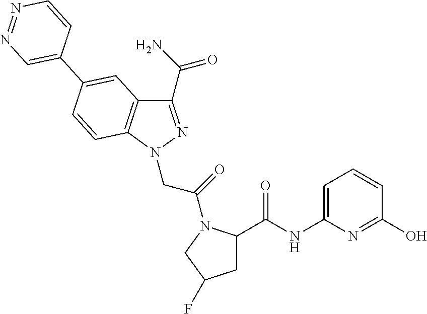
C1(C(N)=O)=NN(CC(=O)N2C(C(=O)NC3=CC=CC(O)=N3)CC(F)C2)C2=C1C=C(C1=CN=NC=C1)C=C2
